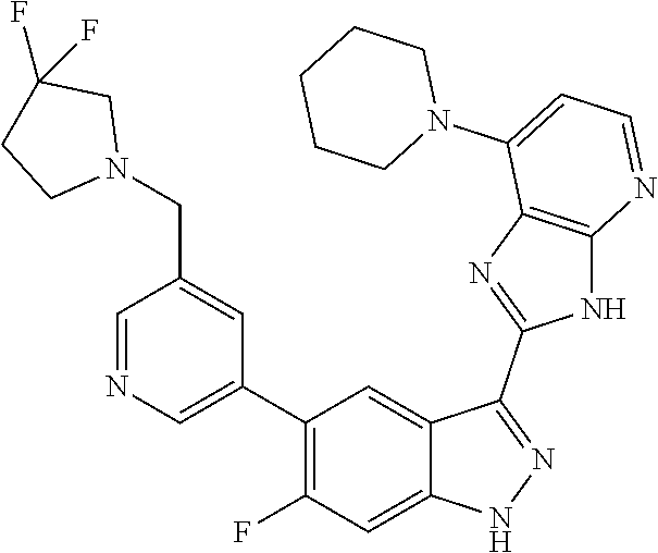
C1=NC=C(C2=C(F)C=C3C(=C2)C(C2=NC4=C(N2)N=CC=C4N2CCCCC2)=NN3)C=C1CN1CC(F)(F)CC1
